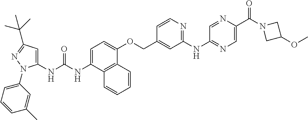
C1=C(NC(NC2=CC(C(C)(C)C)=NN2C2=CC=CC(C)=C2)=O)C2=C(C(OCC3=CC(NC4=NC=C(C(N5CC(OC)C5)=O)N=C4)=NC=C3)=C1)C=CC=C2
